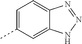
C1=C(C)C=C2C(=C1)N=NN2
